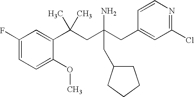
C1(OC)=CC=C(F)C=C1C(CC(CC1=CC(Cl)=NC=C1)(N)CC1CCCC1)(C)C
